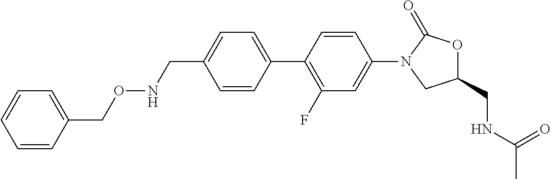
C1=C(C2=C(F)C=C(N3CC(CNC(C)=O)OC3=O)C=C2)C=CC(CNOCC2=CC=CC=C2)=C1
